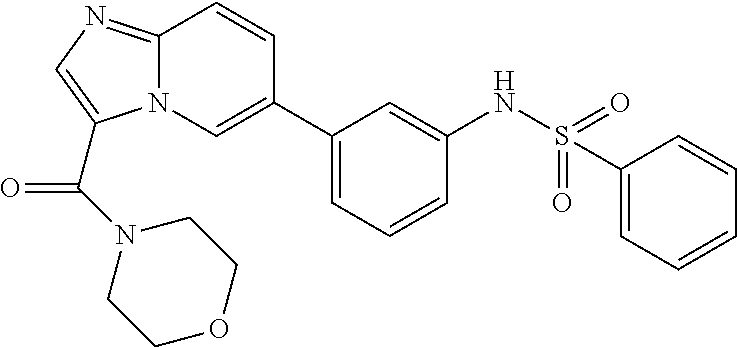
N12C(=NC=C1C(=O)N1CCOCC1)C=CC(C1=CC=CC(NS(=O)(=O)C3=CC=CC=C3)=C1)=C2
